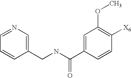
C1(CNC(=O)C2=CC(OC)=C([X6])C=C2)=CN=CC=C1
